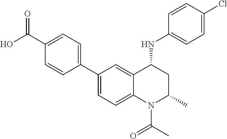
C1(C2=CC=C(C(O)=O)C=C2)=CC=C2C(=C1)C(NC1=CC=C(Cl)C=C1)CC(C)N2C(C)=O
